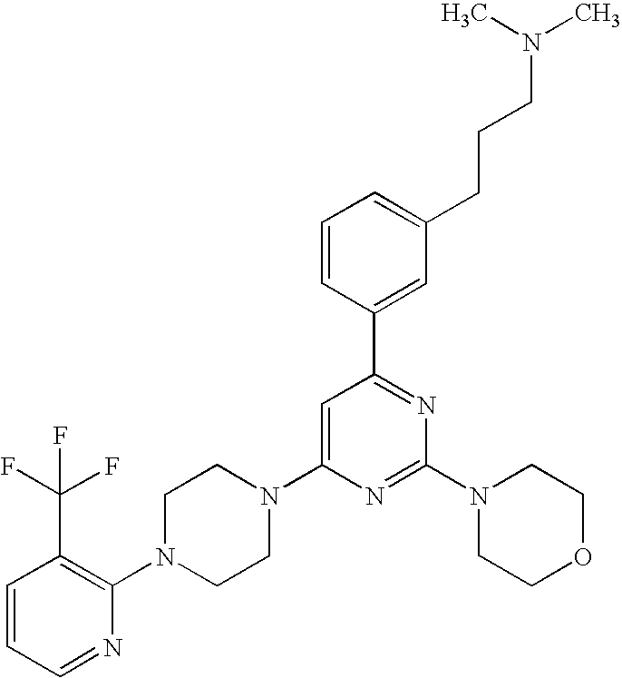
C1=CC=NC(N2CCN(C3=CC(C4=CC(CCCN(C)C)=CC=C4)=NC(N4CCOCC4)=N3)CC2)=C1C(F)(F)F
